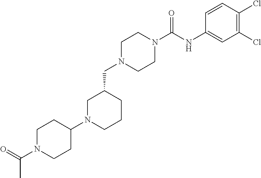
C1N(CC2CN(C3CCN(C(C)=O)CC3)CCC2)CCN(C(NC2=CC(Cl)=C(Cl)C=C2)=O)C1
